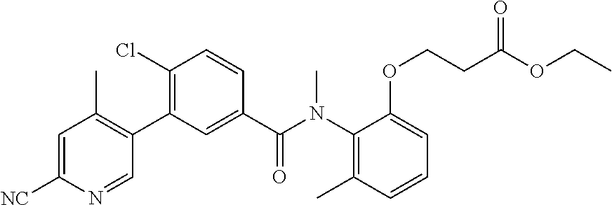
C1=C([NC])N=CC(C2=C(Cl)C=CC(C(N(C3=C(C)C=CC=C3OCCC(OCC)=O)C)=O)=C2)=C1C
